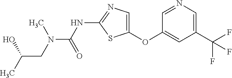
O(C1=CN=C(NC(=O)N(C)CC(O)C)S1)C1=CC(C(F)(F)F)=CN=C1
